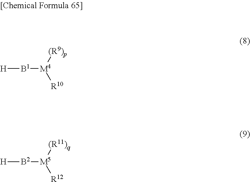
[H][B1][M4]([R10])[(R9)p].[H][B2][M5]([R12])[(R11)q]
